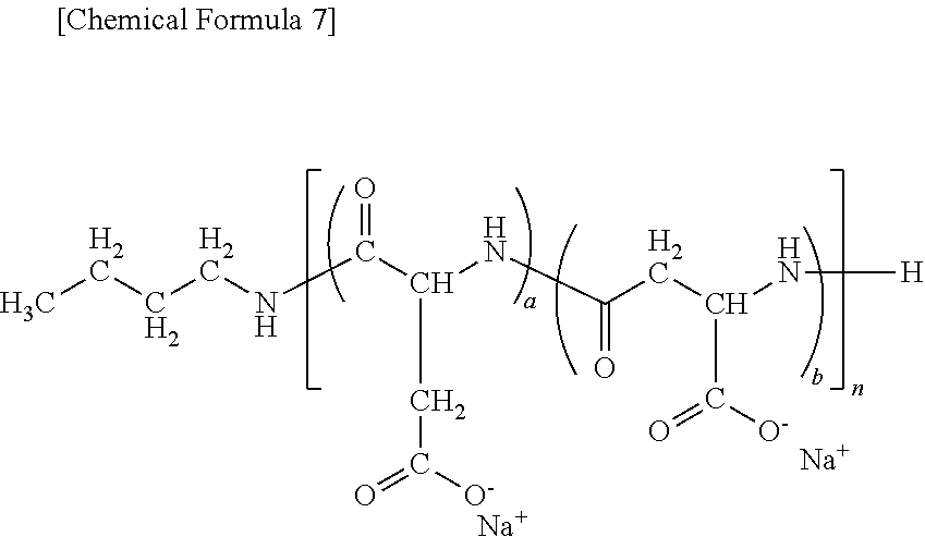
C(CCNC(C(NC(CC(N[H])C(=O)[O-])=O)CC(=O)[O-])=O)C.[Na].[Na]
